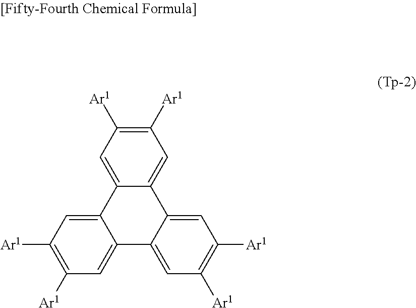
C12=CC([Ar1])=C([Ar1])C=C1C1=CC([Ar1])=C([Ar1])C=C1C1=CC([Ar1])=C([Ar1])C=C21
